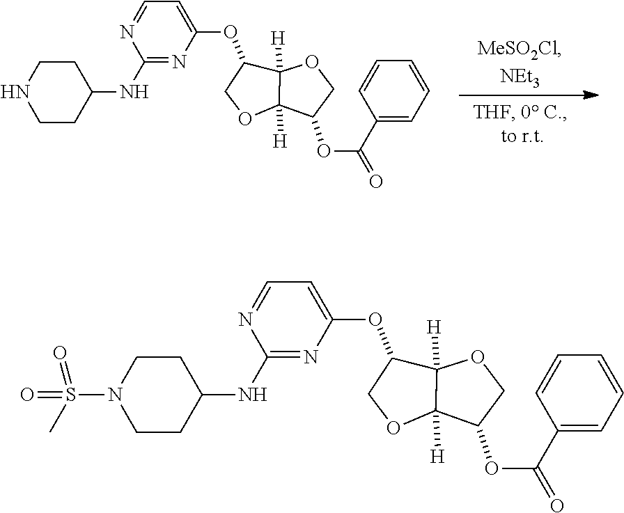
C12([H])C([H])(OCC1OC1=CC=NC(NC3CCNCC3)=N1)C(OC(=O)C1=CC=CC=C1)CO2.C12([H])C([H])(OCC1OC1=CC=NC(NC3CCN(S(=O)(=O)C)CC3)=N1)C(OC(=O)C1=CC=CC=C1)CO2
